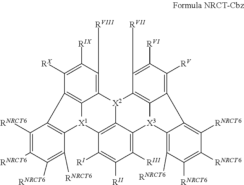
C1([RX])=C([RIX])C([RVIII])=C2C3=C1C1=C([X1]3C3=C4[X2]2C2=C5C(=C([RV])C([RVI])=C2[RVII])C2=C([RNRCT6])C([RNRCT6])=C([RNRCT6])C([RNRCT6])=C2[X3]5C4=C([RIII])C([RII])=C3[RI])C([RNRCT6])=C([RNRCT6])C([RNRCT6])=C1[RNRCT6]
